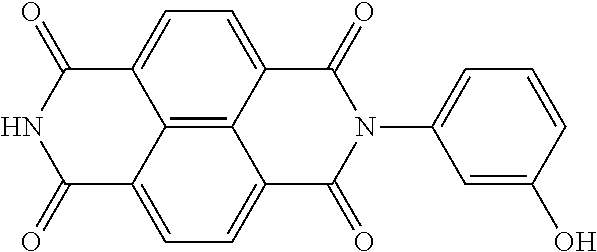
N1C(=O)C2=CC=C3C4=C2C(=CC=C4C(=O)N(C2=CC=CC(O)=C2)C3=O)C1=O
